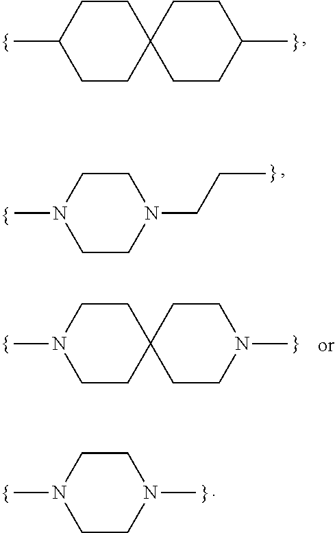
CC1CCC2(CC1)CCC(C)CC2.C(CN1CCN(C)CC1)C.CN1CCC2(CC1)CCN(C)CC2.CN1CCN(C)CC1
